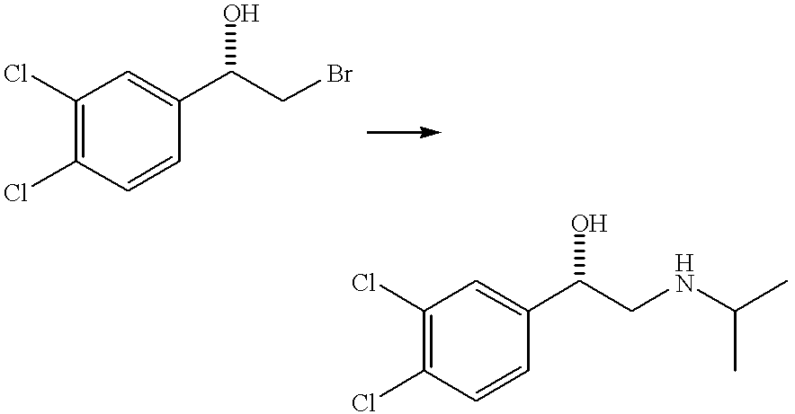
C1=CC(C(O)CBr)=CC(Cl)=C1Cl.C1=CC(C(O)CNC(C)C)=CC(Cl)=C1Cl
